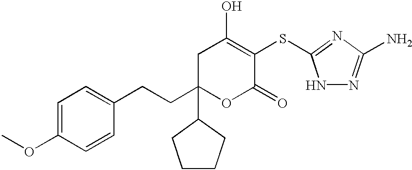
C1C(CCC2=CC=C(OC)C=C2)(C2CCCC2)OC(=O)C(SC2=NC(N)=NN2)=C1O
